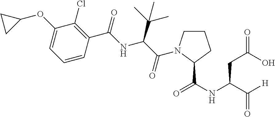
C1(OC2CC2)=CC=CC(C(=O)NC(C(C)(C)C)C(=O)N2CCCC2C(NC(C([H])=O)CC(=O)O)=O)=C1Cl
